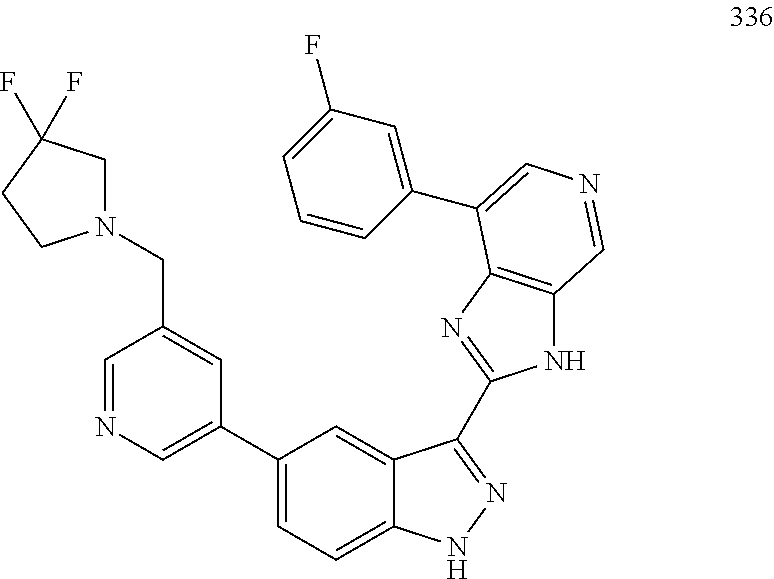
C1=NC=C(C2=CC=C3C(=C2)C(C2=NC4=C(N2)C=NC=C4C2=CC(F)=CC=C2)=NN3)C=C1CN1CC(F)(F)CC1
